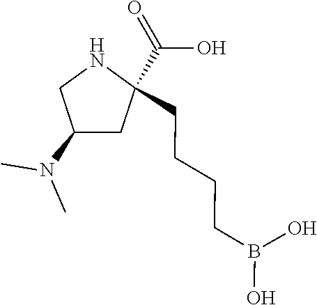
C(C1(C(O)=O)CC(N(C)C)CN1)CCCB(O)O
